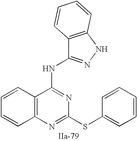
C12=C(N=C(SC3=CC=CC=C3)N=C1NC1=NNC3=C1C=CC=C3)C=CC=C2
